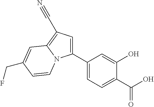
C1(C2=CC=C(C(O)=O)C(O)=C2)=CC(C#N)=C2N1C=CC(CF)=C2
